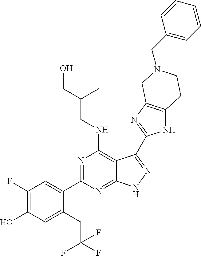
C1(F)=C(O)C=C(CC(F)(F)F)C(C2=NC(NCC(C)CO)=C3C(=N2)NN=C3C2=NC3=C(N2)CCN(CC2=CC=CC=C2)C3)=C1
